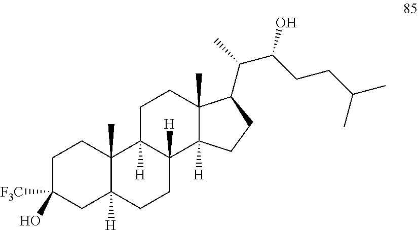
C1C([F3C])(O)CC2([H])C(C)(C1)C1([H])C([H])(CC2)C2([H])C(C)(CC1)C(C(C)C(CCC(C)C)O)CC2
